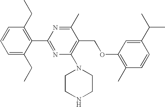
C1=C(CC)C(C2=NC(N3CCNCC3)=C(COC3=C(C)C=CC(C(C)C)=C3)C(C)=N2)=C(CC)C=C1
